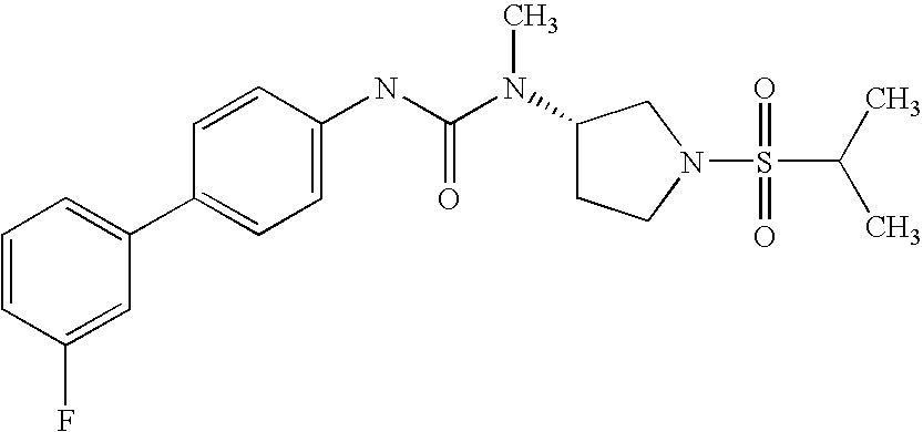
C1=CC(F)=CC(C2=CC=C(NC(N(C3CCN(S(=O)(=O)C(C)C)C3)C)=O)C=C2)=C1
